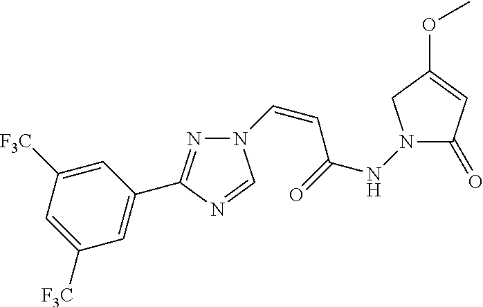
N1=C(C2=CC([F3C])=CC([F3C])=C2)N=CN1C=CC(=O)NN1C(=O)C=C(OC)C1
